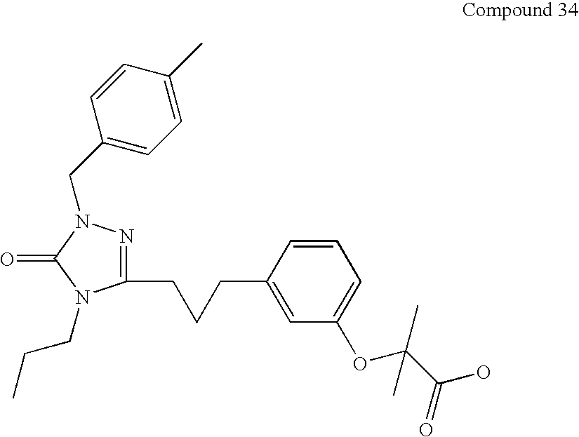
C(C1=CC(OC(C(=O)O)(C)C)=CC=C1)CCC1=NN(CC2=CC=C(C)C=C2)C(=O)N1CCC
